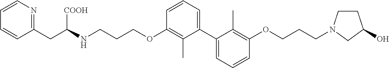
C1=CC=C(C2=CC=CC(OCCCN3CCC(O)C3)=C2C)C(C)=C1OCCCNC(CC1=NC=CC=C1)[COOH]
